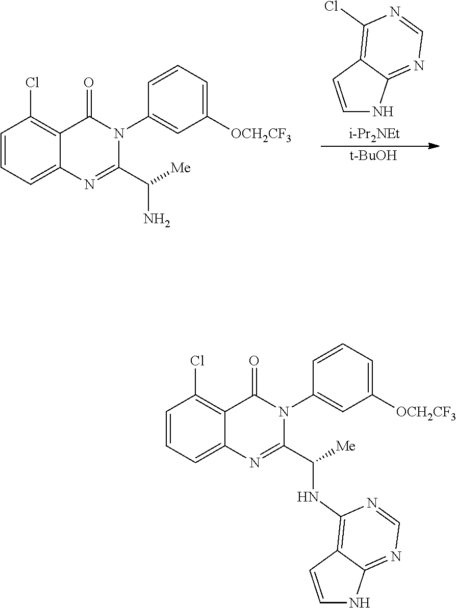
C1=CC2=C(Cl)N=CN=C2N1.[i-Pr2NEt].[t-BuOH].C1=CC=C2C(=C1Cl)C(=O)N(C1=CC([OCH2CF3])=CC=C1)C(C([Me])N)=N2.C1=CC=C2C(=C1Cl)C(=O)N(C1=CC([OCH2CF3])=CC=C1)C(C([Me])NC1=C3C(=NC=N1)NC=C3)=N2
